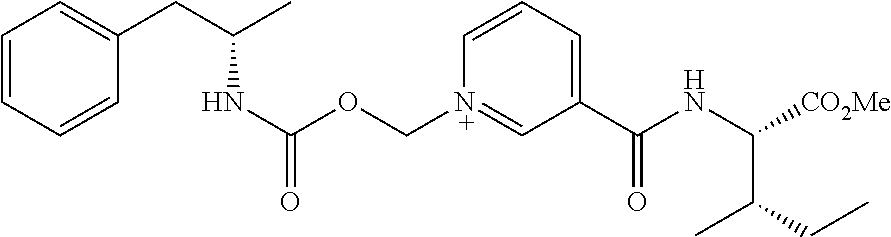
C1=CC=CC(CC(C)NC(OC[N+]2=CC(C(NC([CO2Me])C(CC)C)=O)=CC=C2)=O)=C1
